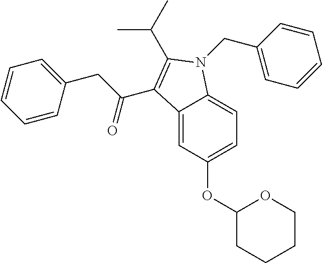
C1(CC(C2=C(C(C)C)N(CC3=CC=CC=C3)C3=CC=C(OC4CCCCO4)C=C32)=O)=CC=CC=C1
